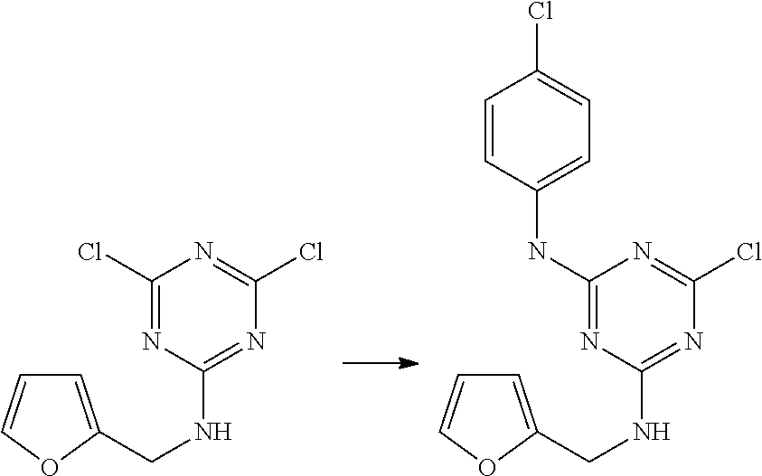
C1=C(CNC2=NC(Cl)=NC(Cl)=N2)OC=C1.C1=C(CNC2=NC(Cl)=NC(NC3=CC=C(Cl)C=C3)=N2)OC=C1
